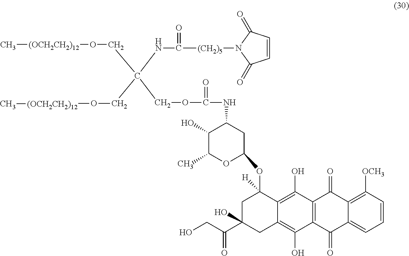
C[(OCH2CH2)12]OCC(CO[(OCH2CH2)12]C)(NC([(CH2)5]N1C(=O)C=CC1=O)=O)COC(NC1C(O)C(C)OC(OC2([H])CC(C(CO)=O)(O)CC3=C(O)C4=C(C(O)=C23)C(=O)C2=C([OCH3])C=CC=C2C4=O)C1)=O
